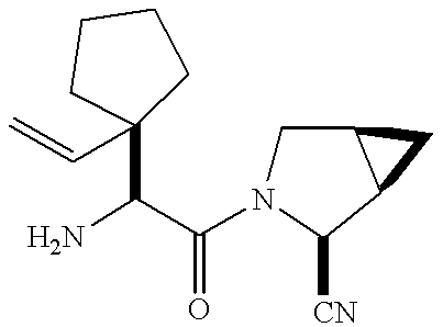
NC(C(N1CC2C(C1[CN])C2)=O)C1(C=C)CCCC1
